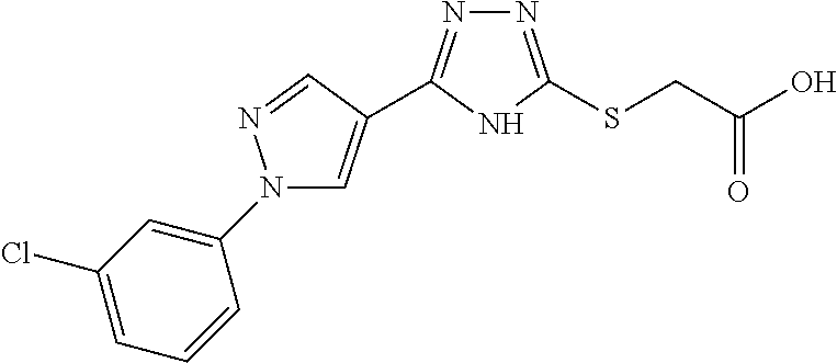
C(CSC1=NN=C(C2=CN(C3=CC(Cl)=CC=C3)N=C2)N1)(=O)O
